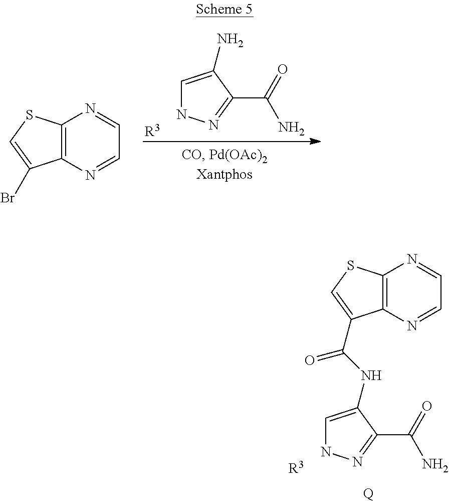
C1=C(N)C(C(=O)N)=NN1.[R3].C12=C(N=CC=N1)C(Br)=CS2.C12=C(N=CC=N1)C(C(NC1=CNN=C1C(=O)N)=O)=CS2.[R3].[Q]
